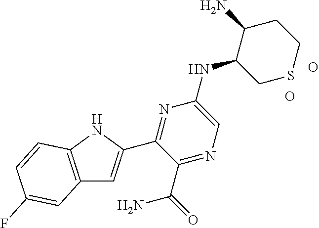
C12=C(NC(C3=NC(NC4CSCCC4N)=CN=C3C(=O)N)=C1)C=CC(F)=C2.O.O
